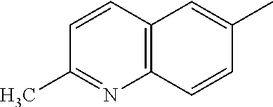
C1(C)=NC2=C(C=C1)C=C(C)C=C2
